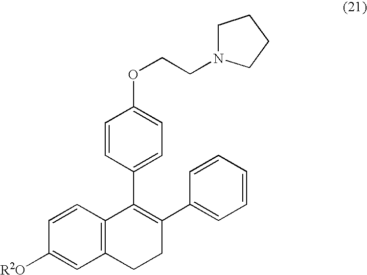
C12=C(C(C3=CC=C(OCCN4CCCC4)C=C3)=C(C3=CC=CC=C3)CC1)C=CC([R2O])=C2
